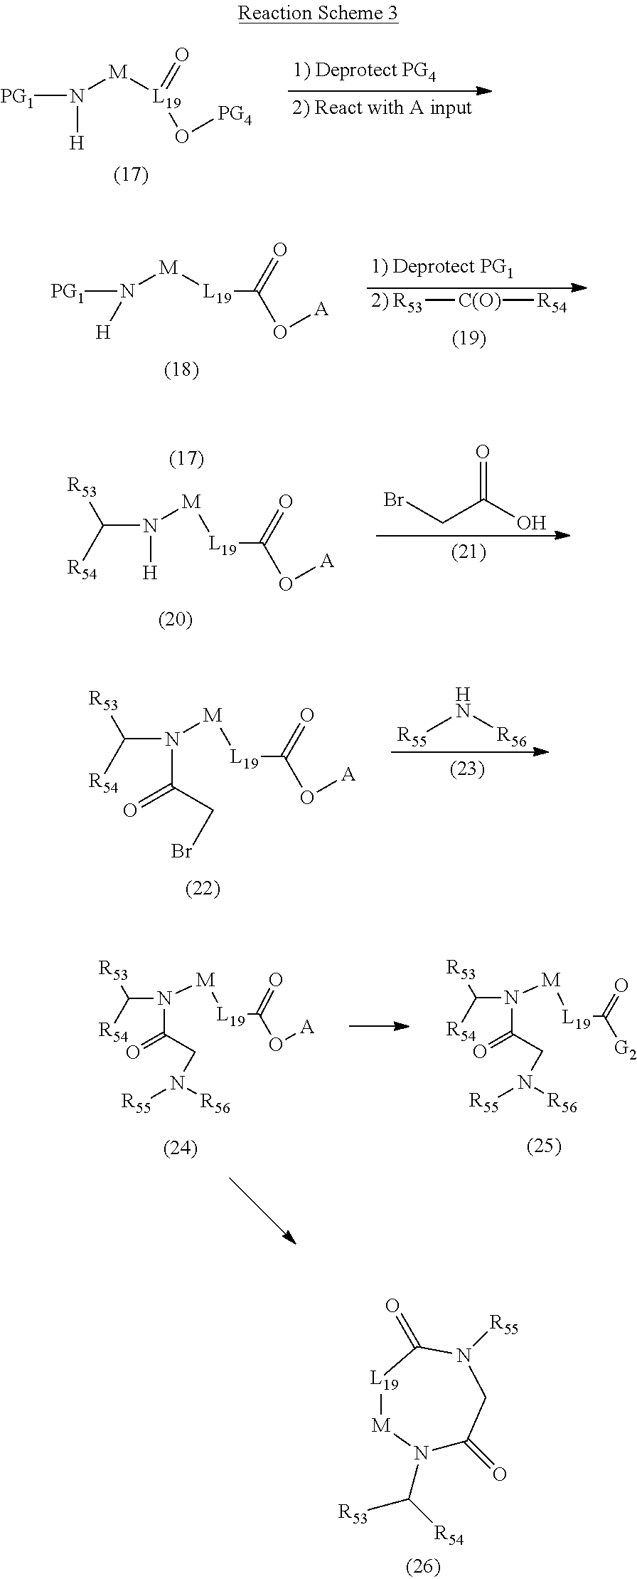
N([H])([M][L19](=O)O[PG4])[PG1].[R53]C([R54])N([H])[M][L19]C(=O)O[A].BrCC(O)=O.[R53]C([R54])N(C(=O)CBr)[M][L19]C(=O)O[A].[R55]N[R56].[R53]C([R54])N(C(=O)CN([R55])[R56])[M][L19]C(=O)O[A].[R53]C([R54])N(C(=O)CN([R55])[R56])[M][L19]C(=O)[G2].N1(C([R53])[R54])C(=O)CN([R55])C(=O)[L19][M]1.N([H])([M][L19]C(O[A])=O)[PG1].[2) R53][C(O)][R54]
